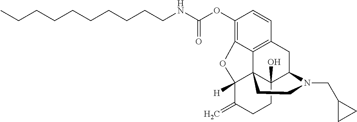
CCCCCCCCCCNC(OC1=C2C3=C(C=C1)CC1C4(O)C3(C([H])(C(=C)CC4)O2)CCN1CC1CC1)=O
